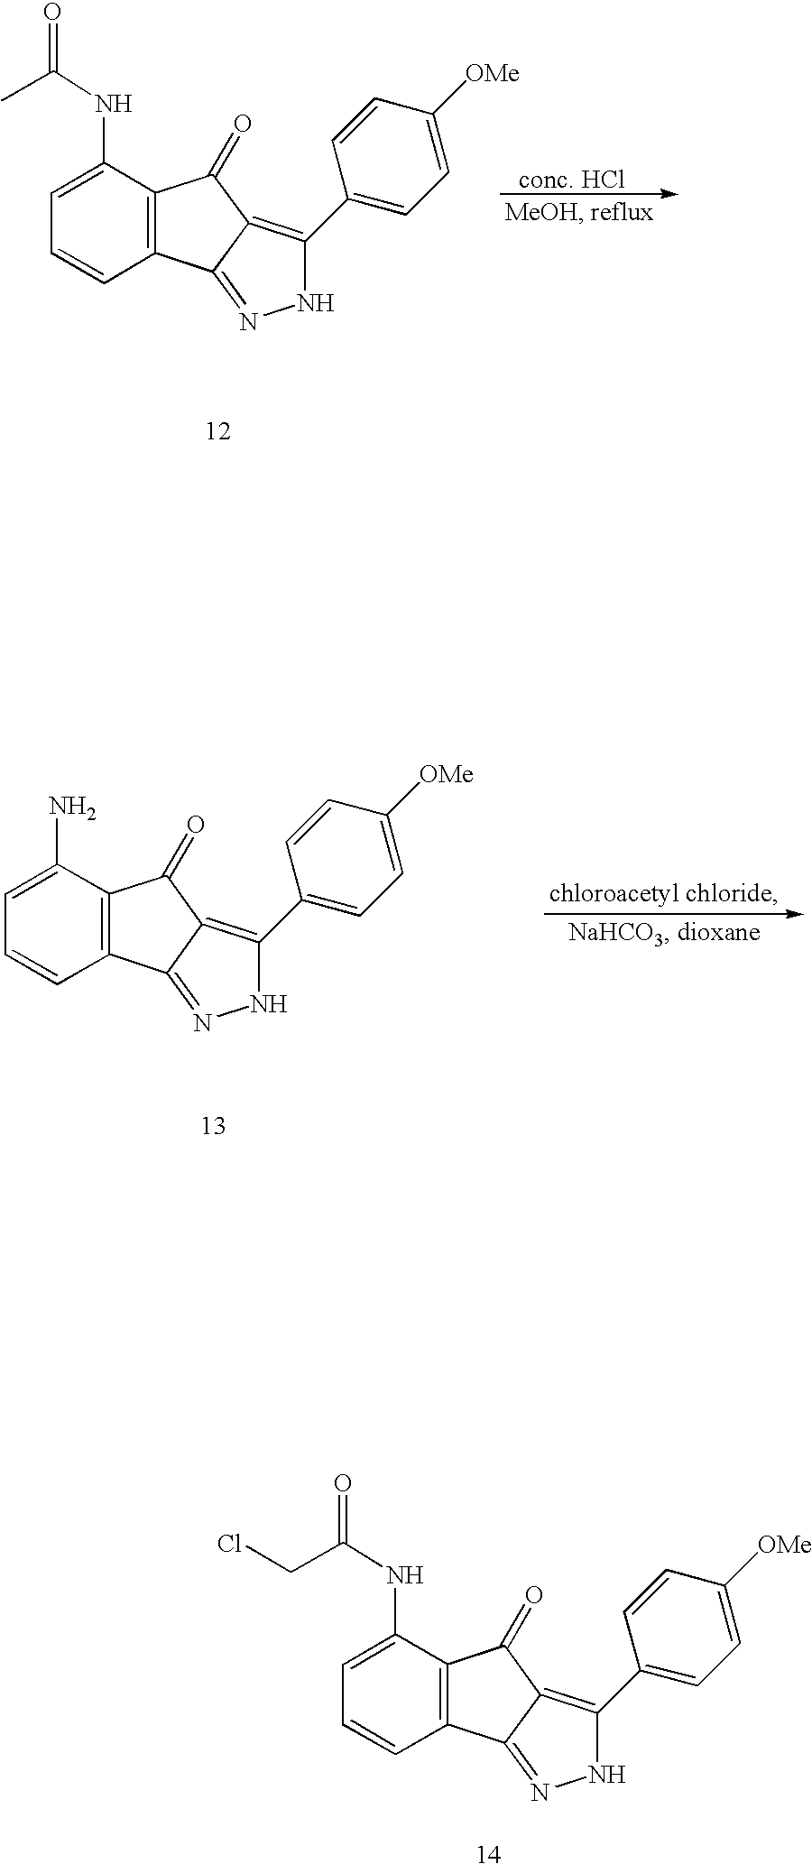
C12=C(C(NC(CCl)=O)=CC=C1)C(=O)C1=C(C3=CC=C([OMe])C=C3)NN=C21.C12=C(C(NC(C)=O)=CC=C1)C(=O)C1=C(C3=CC=C([OMe])C=C3)NN=C21.[chloroacetyl chloride].C12=C(C(N)=CC=C1)C(=O)C1=C(C3=CC=C([OMe])C=C3)NN=C21
